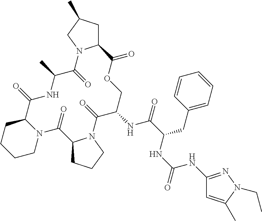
N12C(CCCC1)C(=O)NC(C)C(=O)N1C(CC(C)C1)C(=O)OCC(NC(C(NC(NC1=NN(CC)C(C)=C1)=O)CC1=CC=CC=C1)=O)C(=O)N1C(C2=O)CCC1
